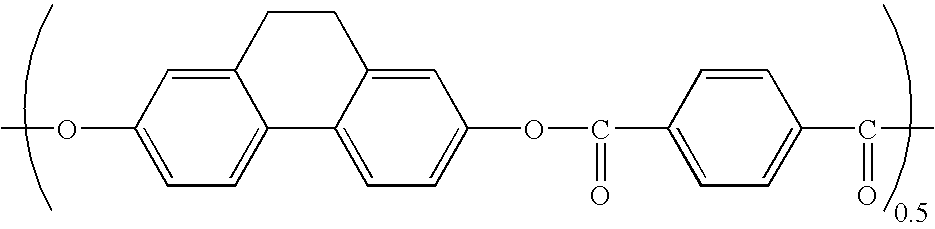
C1(OC)=CC=C2C(=C1)CCC1=CC(OC(=O)C3=CC=C(C(C)=O)C=C3)=CC=C21
